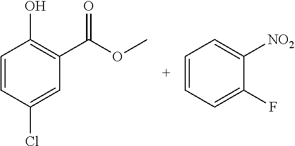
C1=CC=C([NO2])C(F)=C1.C1=CC(O)=C(C(=O)OC)C=C1Cl
